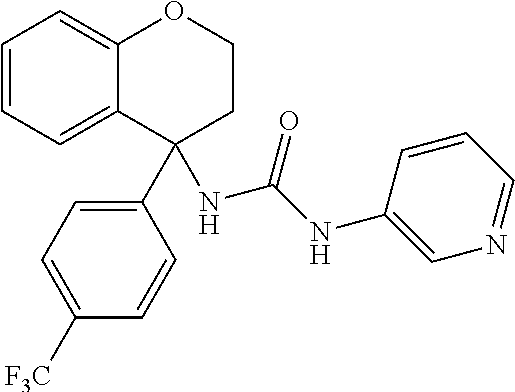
C1=CC=C2C(=C1)OCCC2(NC(NC1=CN=CC=C1)=O)C1=CC=C([F3C])C=C1
